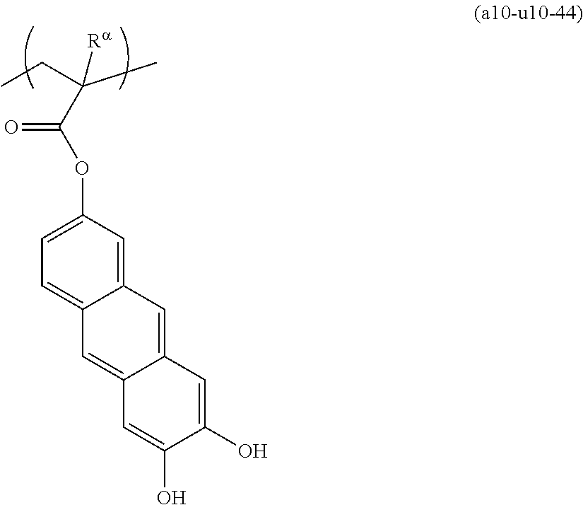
C12=CC(OC(C(C)(CC)[Ra])=O)=CC=C1C=C1C(=C2)C=C(O)C(O)=C1
